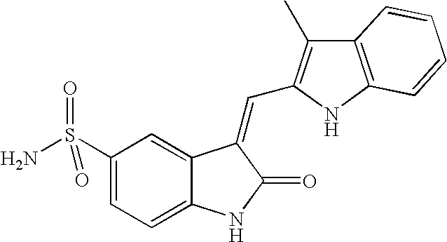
C1(S(=O)(=O)N)=CC=C2C(=C1)C(=CC1=C(C)C3=C(N1)C=CC=C3)C(=O)N2
